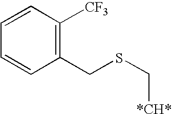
C1(CSC[*CH*])=C([CF3])C=CC=C1
